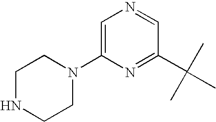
C1(N2CCNCC2)=CN=CC(C(C)(C)C)=N1
